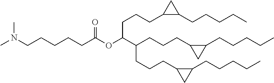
CN(CCCCCC(OC(C(CCCC1C(CCCCC)C1)CCCC1C(CCCCC)C1)CCCC1C(CCCCC)C1)=O)C
